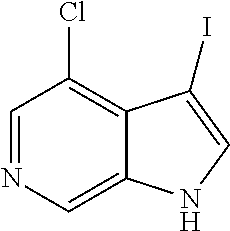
C1=NC=C2C(=C1Cl)C(I)=CN2
